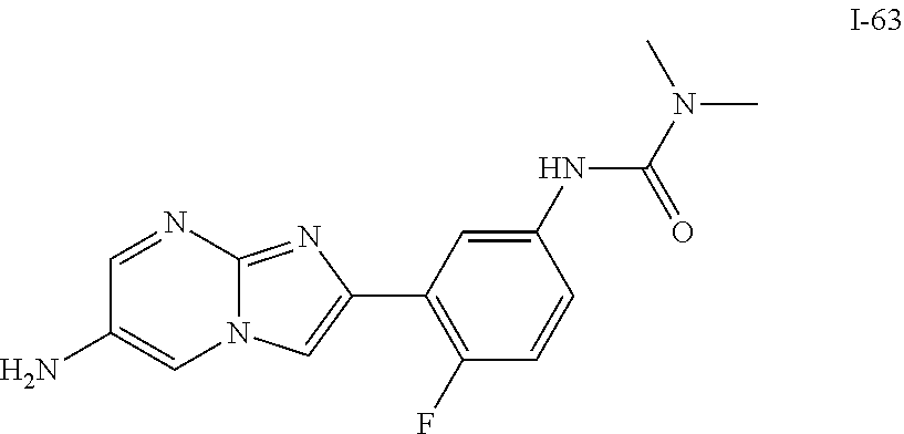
C1=NC2=NC(C3=C(F)C=CC(NC(N(C)C)=O)=C3)=CN2C=C1N
